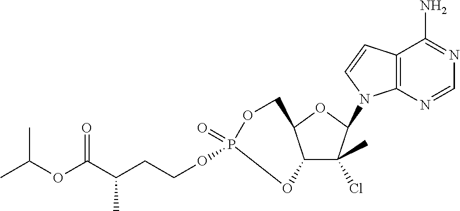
C12C(C)(Cl)C(N3C4=C(C=C3)C(N)=NC=N4)OC1COP(=O)(OCCC(C(OC(C)C)=O)C)O2
